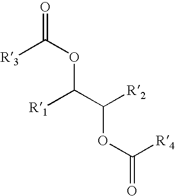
[R3]C(OC(C([R2])OC(=O)[R4])[R1])=O
